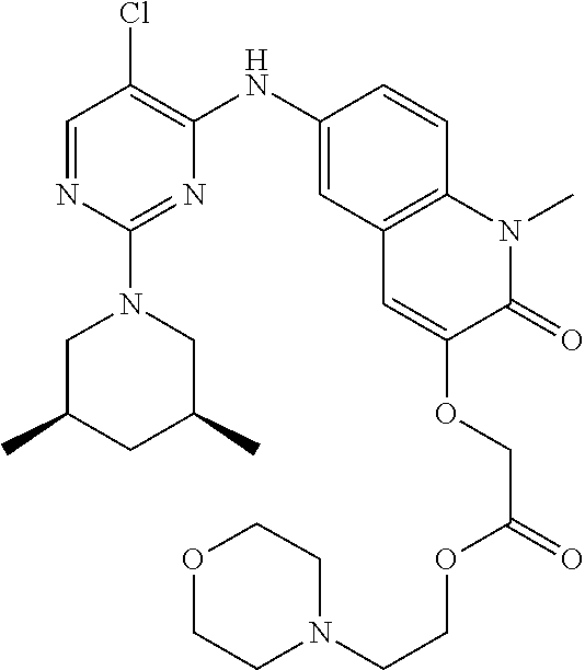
C1=NC(N2CC(C)CC(C)C2)=NC(NC2=CC3=C(C=C2)N(C)C(=O)C(OCC(=O)OCCN2CCOCC2)=C3)=C1Cl
